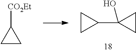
[CO2Et]C1CC1.C1(C2(O)CC2)CC1
